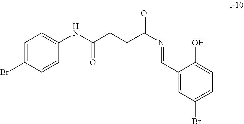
C1=C(Br)C=CC(NC(CCC(=O)N=CC2=CC(Br)=CC=C2O)=O)=C1
